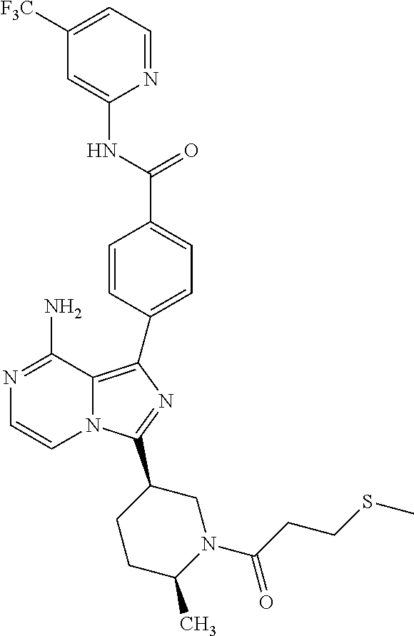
N1=C(N)C2=C(C3=CC=C(C(=O)NC4=CC([F3C])=CC=N4)C=C3)N=C(C3CCC(C)N(C(=O)CCSC)C3)N2C=C1
